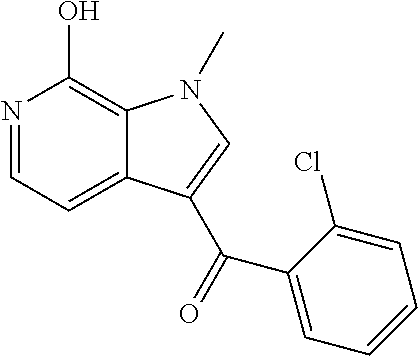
N1=CC=C2C(=C1O)N(C)C=C2C(=O)C1=CC=CC=C1Cl
